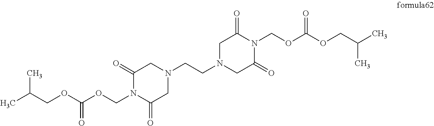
CC(COC(=O)OCN1C(=O)CN(CCN2CC(=O)N(COC(OCC(C)C)=O)C(=O)C2)CC1=O)C
